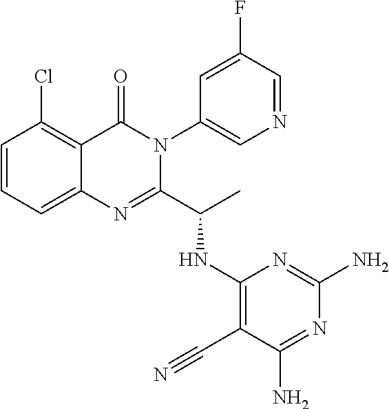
C1=CC=C2C(=C1Cl)C(=O)N(C1=CN=CC(F)=C1)C(C(C)NC1=C(C#N)C(N)=NC(N)=N1)=N2
